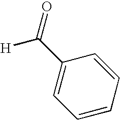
C1(C(=O)[H])=CC=CC=C1
